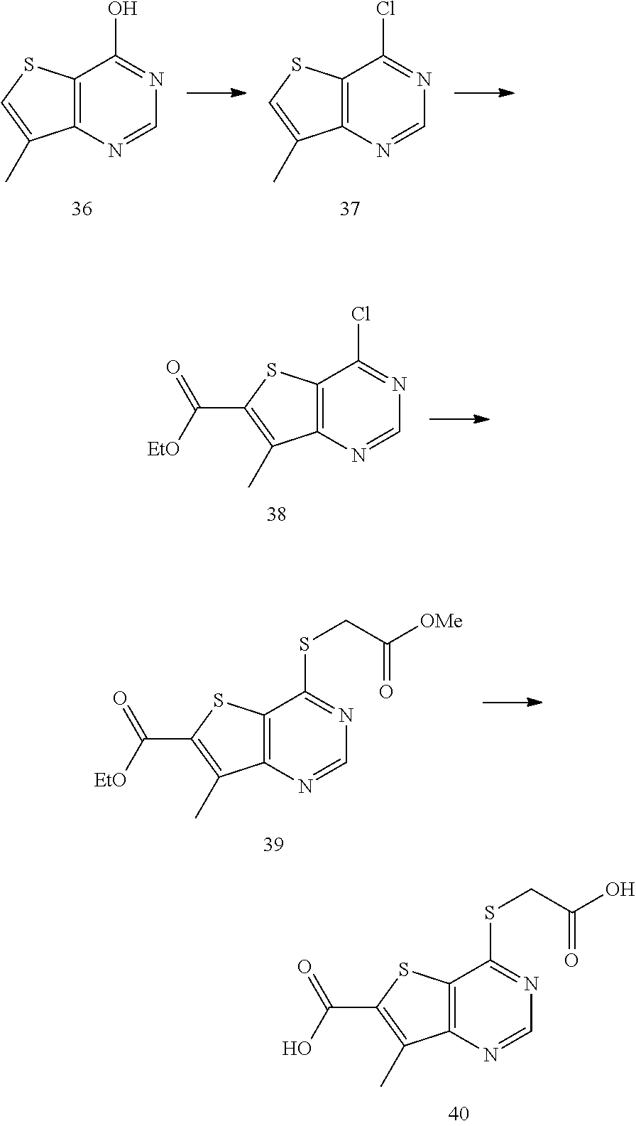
C12=C(N=CN=C1O)C(C)=CS2.C12=C(N=CN=C1Cl)C(C)=CS2.C12=C(N=CN=C1Cl)C(C)=C(C(=O)[EtO])S2.C12=C(N=CN=C1SCC(O)=O)C(C)=C(C(=O)O)S2.C12=C(N=CN=C1SCC([OMe])=O)C(C)=C(C(=O)[EtO])S2
